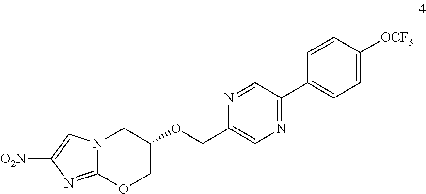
C12=NC([O2N])=CN1CC(OCC1=CN=C(C3=CC=C([OCF3])C=C3)C=N1)CO2
